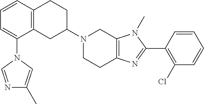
C12=C(CC(N3CCC4=C(C3)N(C)C(C3=C(Cl)C=CC=C3)=N4)CC1)C(N1C=NC(C)=C1)=CC=C2
